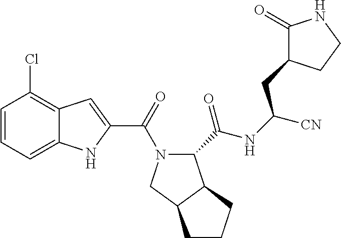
C1=CC=C2C(=C1Cl)C=C(C(=O)N1C(C(=O)NC([CN])CC3C(=O)NCC3)C3C(C1)CCC3)N2
